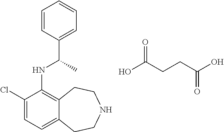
C1(Cl)=CC=C2C(=C1NC(C1=CC=CC=C1)C)CCNCC2.OC(CCC(O)=O)=O
